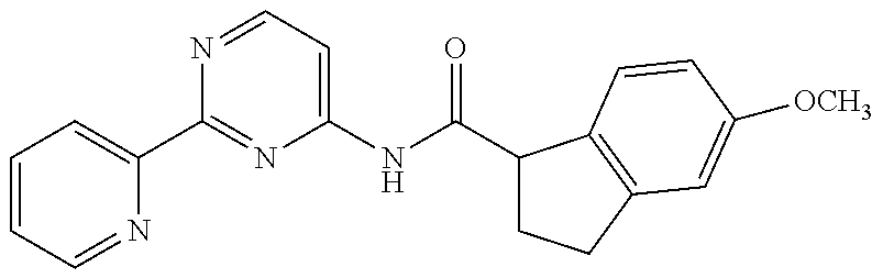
C1=CC=NC(C2=NC(NC(=O)C3CCC4=C3C=CC([OCH3])=C4)=CC=N2)=C1
